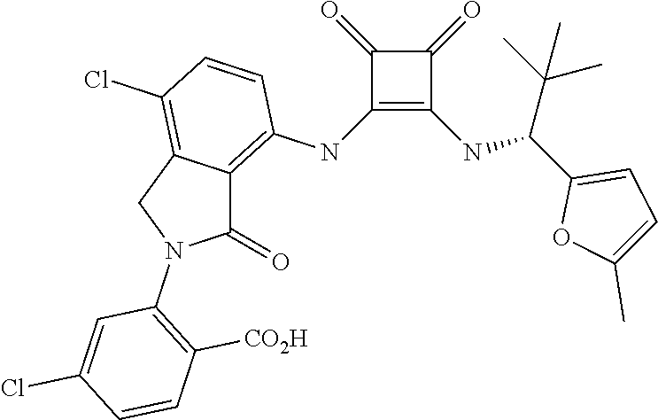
C1(NC2=C3C(=C(Cl)C=C2)CN(C2=C([CO2H])C=CC(Cl)=C2)C3=O)=C(NC(C2=CC=C(C)O2)C(C)(C)C)C(=O)C1=O
